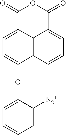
C1(=O)C2=CC=C(OC3=CC=CC=C3[N2+])C3=C2C(=CC=C3)C(=O)O1
